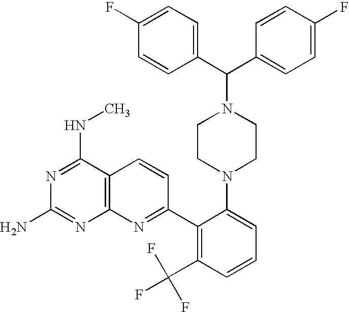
N1=C(NC)C2=C(N=C1N)N=C(C1=C(C(F)(F)F)C=CC=C1N1CCN(C(C3=CC=C(F)C=C3)C3=CC=C(F)C=C3)CC1)C=C2
